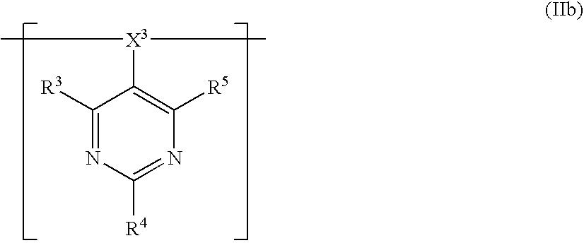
C1([R3])=NC([R4])=NC([R5])=C1[X3](C)C
